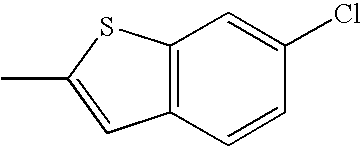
C12=C(C=CC(Cl)=C1)C=C(C)S2
